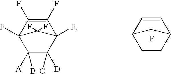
C1([A])(B)C([D])(C)C2(F)C(F)=C(F)C1(F)C2(F)F.C1CC2C=CC1C2.F
